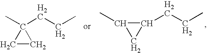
C1(CCC)(C)CC1.C(CC)C1C(C)C1
